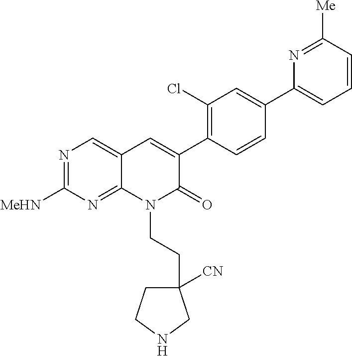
N1=C([MeHN])N=C2C(=C1)C=C(C1=C(Cl)C=C(C3=CC=CC([Me])=N3)C=C1)C(=O)N2CCC1([CN])CCNC1
